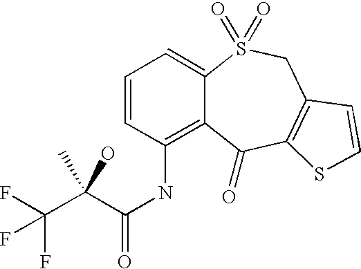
C1=CC(NC(=O)C(C(F)(F)F)(C)O)=C2C(=C1)S(=O)(=O)CC1=C(C2=O)SC=C1
